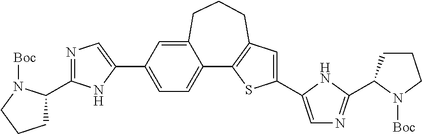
C12=CC=C(C3=CN=C(C4CCCN4[Boc])N3)C=C1CCCC1=C2SC(C2=CN=C(C3CCCN3[Boc])N2)=C1
